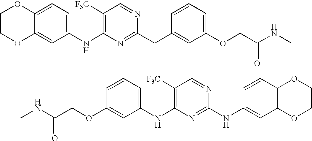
C1COC2=CC(NC3=C([F3C])C=NC(CC4=CC(OCC(=O)NC)=CC=C4)=N3)=CC=C2O1.C1=CC=C(NC2=C([F3C])C=NC(NC3=CC4=C(C=C3)OCCO4)=N2)C=C1OCC(NC)=O
